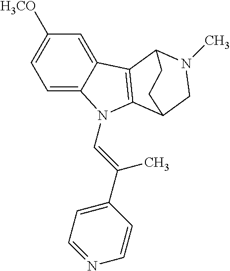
C1=C2C(=CC([H3CO])=C1)C1=C(N2C=C(C2=CC=NC=C2)C)C2CN(C)C1CC2
